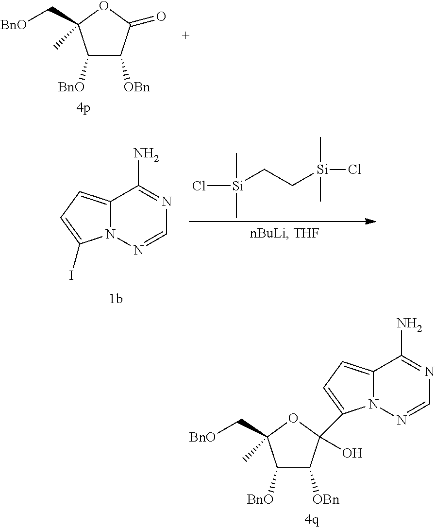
C1([BnO])C([OBn])C(=O)OC1(C)C[BnO].C12=CC=C(C3(O)C([OBn])C([BnO])C(C)(C[BnO])O3)N1N=CN=C2N.C12=CC=C(I)N1N=CN=C2N.Cl[Si](CC[Si](Cl)(C)C)(C)C
